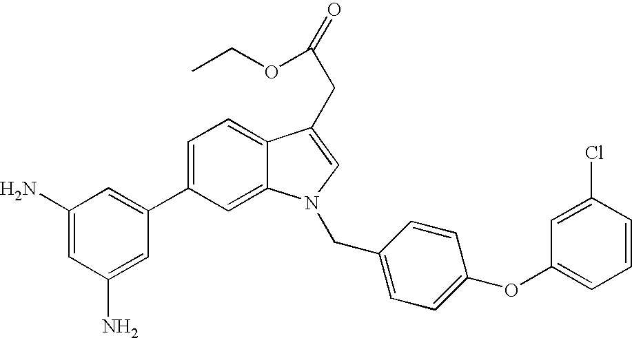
C1=C(C2=CC(N)=CC(N)=C2)C=C2C(=C1)C(CC(=O)OCC)=CN2CC1=CC=C(OC2=CC=CC(Cl)=C2)C=C1
